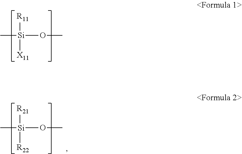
C[Si](OC)([R11])[X11].C[Si](OC)([R21])[R22]
